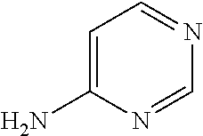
C1=C(N)N=CN=C1
